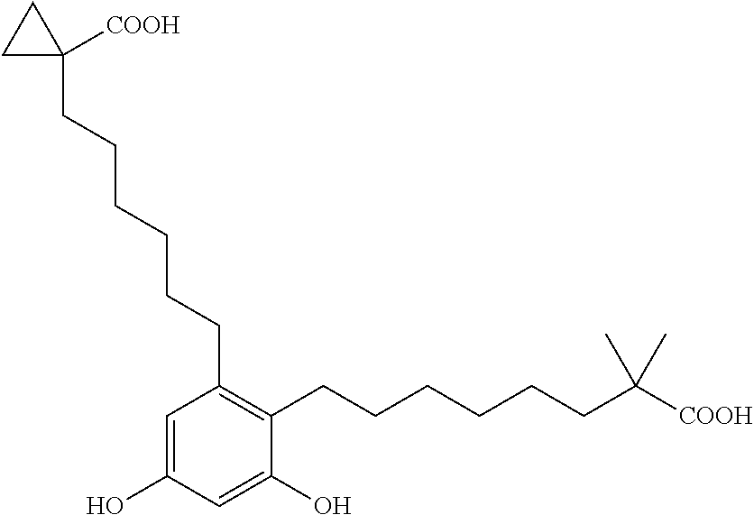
C1=C(O)C=C(O)C(CCCCCCC([COOH])(C)C)=C1CCCCCCC1([COOH])CC1
